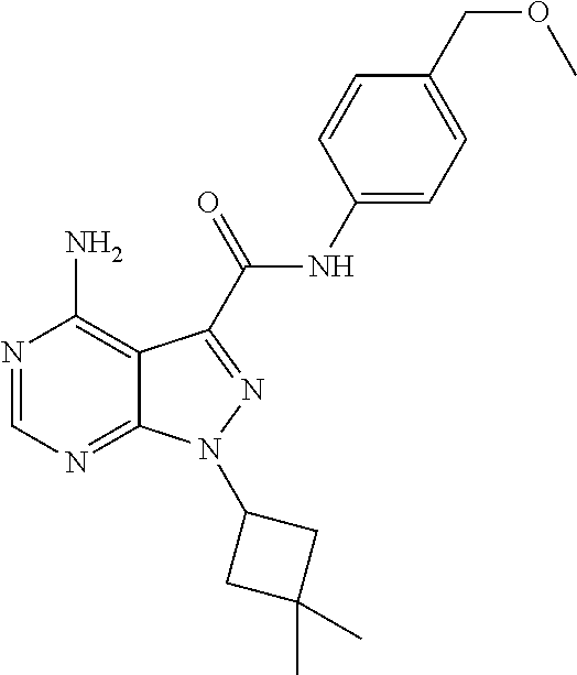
N1=CN=C2C(=C1N)C(C(NC1=CC=C(COC)C=C1)=O)=NN2C1CC(C)(C)C1
